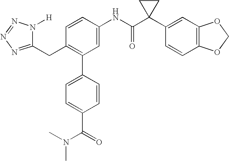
C1(C2=C(CC3=NN=NN3[H])C=CC(NC(C3(C4=CC5=C(C=C4)OCO5)CC3)=O)=C2)=CC=C(C(=O)N(C)C)C=C1
